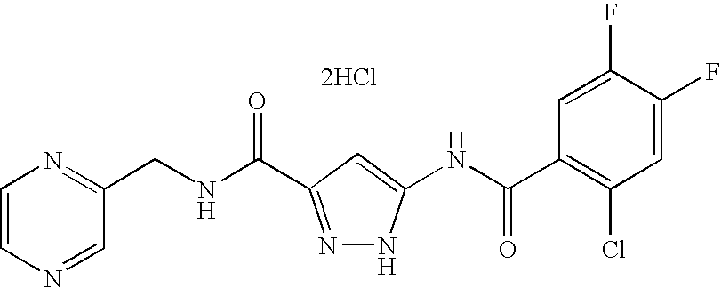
C1=CN=C(CNC(=O)C2=NNC(NC(C3=C(Cl)C=C(F)C(F)=C3)=O)=C2)C=N1.[2HCl]
